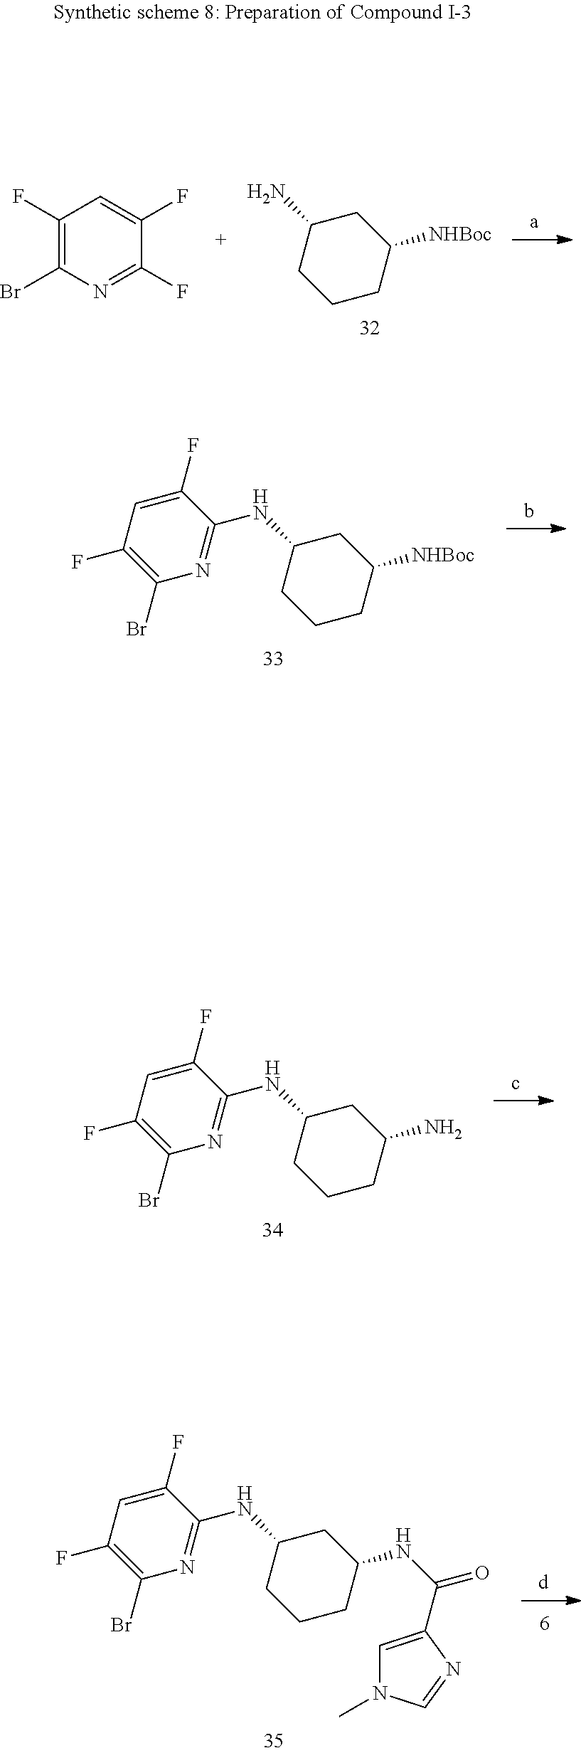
C1(F)=C(Br)N=C(F)C(F)=C1.C1(N)CCCC([NHBoc])C1.C1(NC2=NC(Br)=C(F)C=C2F)CCCC([NHBoc])C1.C1(NC2=NC(Br)=C(F)C=C2F)CCCC(N)C1.C1(NC2=NC(Br)=C(F)C=C2F)CCCC(NC(=O)C2=CN(C)C=N2)C1
